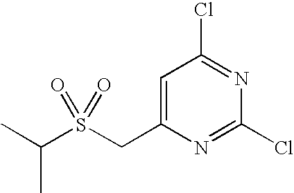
C(S(CC1=CC(Cl)=NC(Cl)=N1)(=O)=O)(C)C
